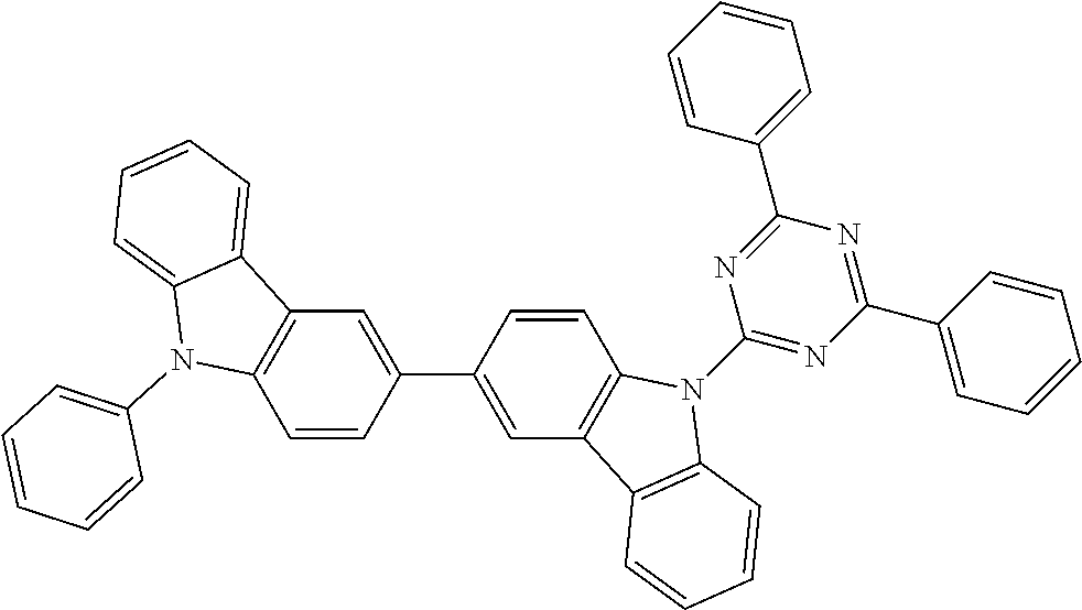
C1(C2=CC3=C(C=C2)N(C2=NC(C4=CC=CC=C4)=NC(C4=CC=CC=C4)=N2)C2=C3C=CC=C2)=CC2=C(C=C1)N(C1=CC=CC=C1)C1=CC=CC=C21
